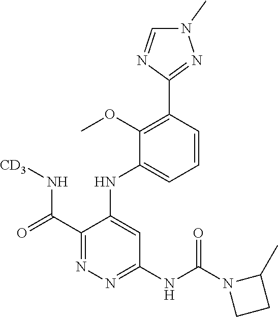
C1(C(=O)N[CD3])=NN=C(NC(N2CCC2C)=O)C=C1NC1=CC=CC(C2=NN(C)C=N2)=C1OC
